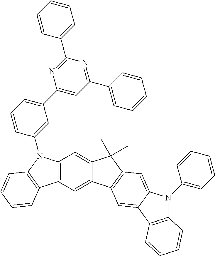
C12=C(C=C3C(=C1)C(C)(C)C1=C3C=C3C(=C1)N(C1=CC=CC=C1)C1=C3C=CC=C1)C1=C(N2C2=CC(C3=CC(C4=CC=CC=C4)=NC(C4=CC=CC=C4)=N3)=CC=C2)C=CC=C1
